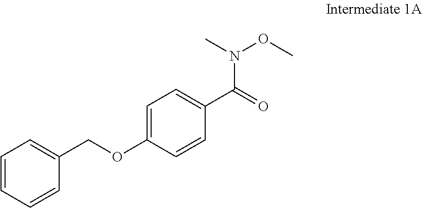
C1=CC=CC(COC2=CC=C(C(=O)N(C)OC)C=C2)=C1
